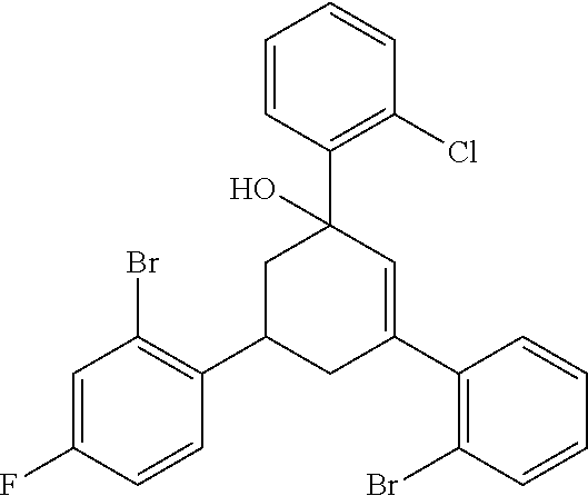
C1(F)=CC(Br)=C(C2CC(C3=C(Br)C=CC=C3)=CC(C3=C(Cl)C=CC=C3)(O)C2)C=C1
